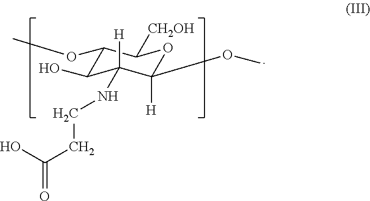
C1(OC)C(O)C([H])(NCCC(O)=O)C([H])(OC)OC1[CH2OH]
